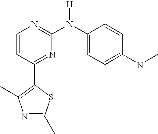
N1=C(C)SC(C2=NC(N(C3=CC=C(N(C)C)C=C3)[H])=NC=C2)=C1C
